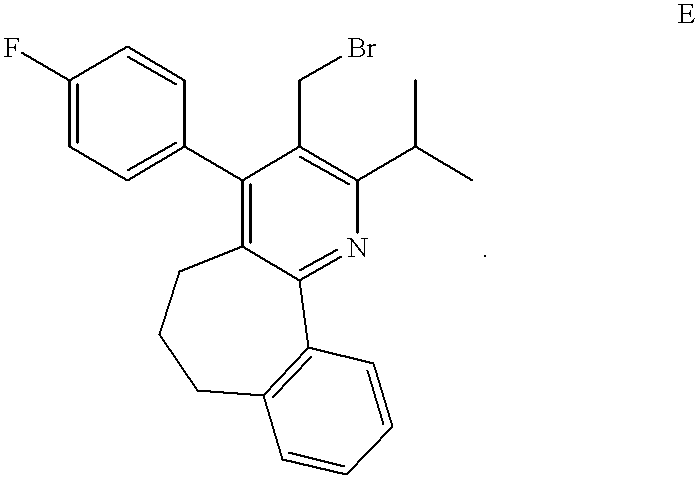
C1(F)=CC=C(C2=C3C(=NC(C(C)C)=C2CBr)C2=C(CCC3)C=CC=C2)C=C1
